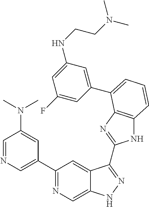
C1=NC=C(C2=NC=C3C(=C2)C(C2=NC4=C(N2)C=CC=C4C2=CC(NCCN(C)C)=CC(F)=C2)=NN3)C=C1N(C)C
